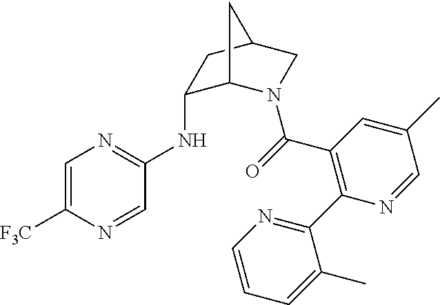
C1=C([F3C])N=CC(NC2C3N(C(=O)C4=C(C5=NC=CC=C5C)N=CC(C)=C4)CC(C2)C3)=N1
